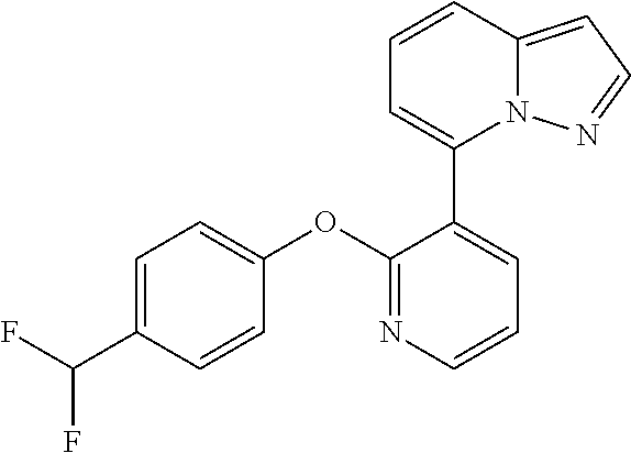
FC(C1=CC=C(OC2=NC=CC=C2C2=CC=CC3=CC=NN23)C=C1)F
